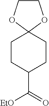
C1COC2(O1)CCC(C(=O)[EtO])CC2
